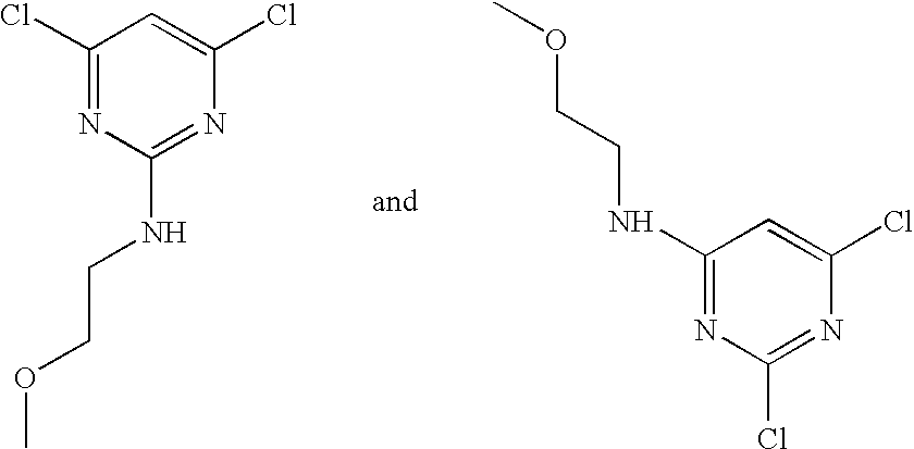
ClC1=NC(NCCOC)=NC(Cl)=C1.N(C1=NC(Cl)=NC(Cl)=C1)CCOC
